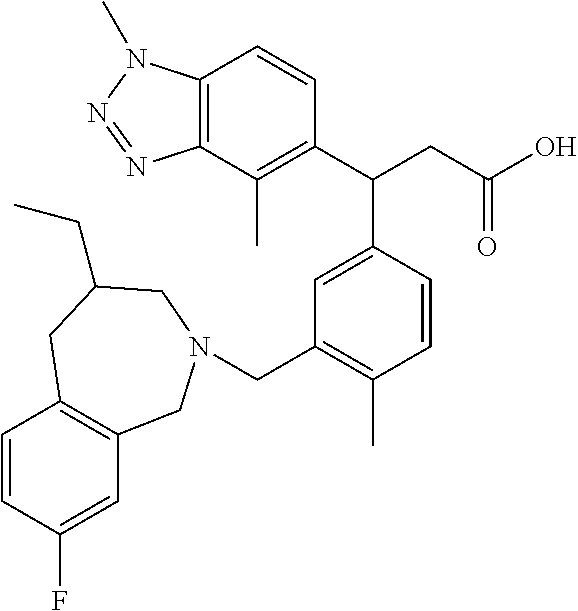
C1(C(CC(O)=O)C2=CC(CN3CC4=C(C=CC(F)=C4)CC(CC)C3)=C(C)C=C2)=C(C)C2=C(C=C1)N(C)N=N2
